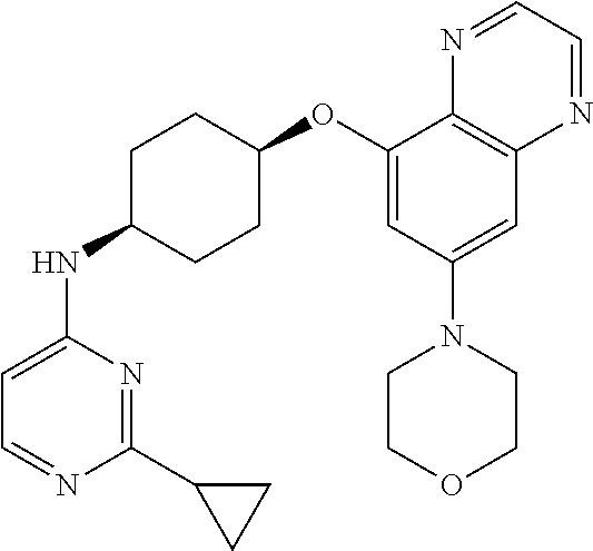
C1(OC2CCC(NC3=CC=NC(C4CC4)=N3)CC2)=CC(N2CCOCC2)=CC2=C1N=CC=N2
